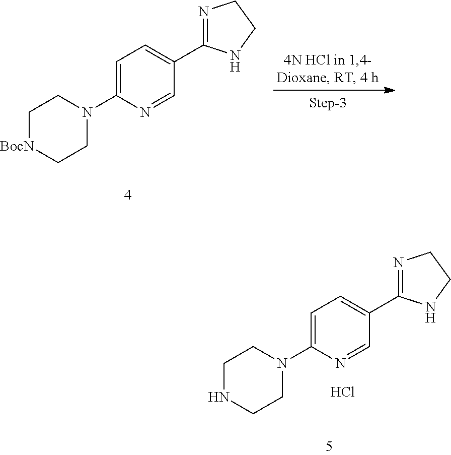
N1(C2=CC=C(C3=NCCN3)C=N2)CC[BocN]CC1.N1(C2=CC=C(C3=NCCN3)C=N2)CCNCC1.Cl
